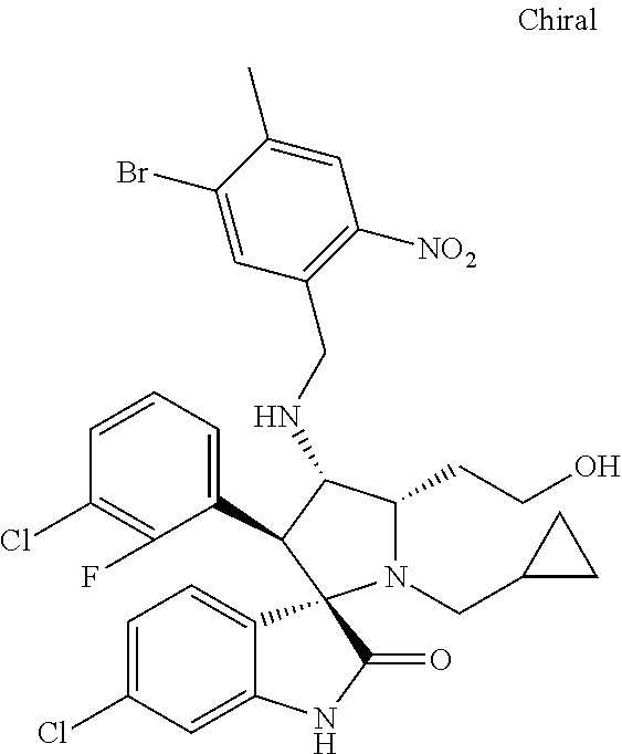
C1=C(Cl)C=C2C(=C1)C1(C(=O)N2)N(CC2CC2)C(CCO)C(NCC2=C([NO2])C=C(C)C(Br)=C2)C1C1=CC=CC(Cl)=C1F
